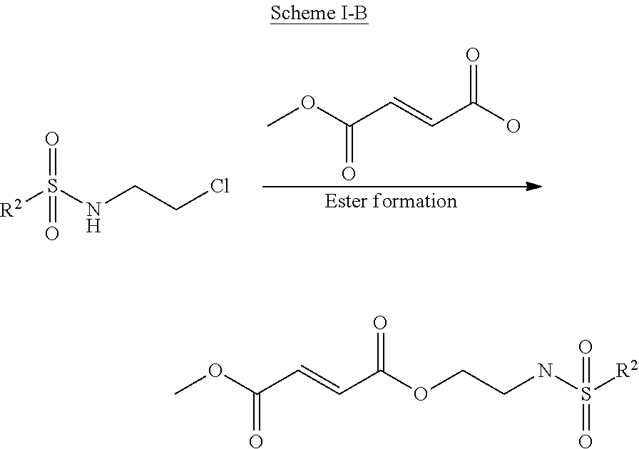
COC(C=CC(O)=O)=O.[R2]S(=O)(=O)NCCCl.[R2]S(=O)(=O)NCCOC(C=CC(OC)=O)=O
